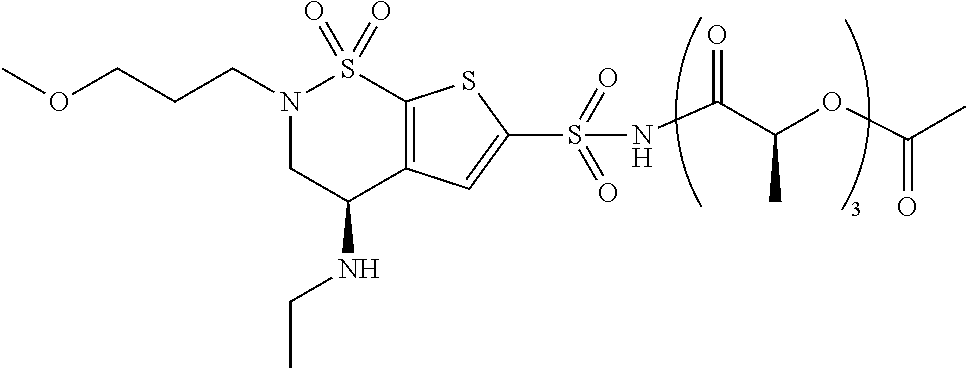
CCNC1C2=C(S(=O)(=O)N(CCCOC)C1)SC(S(NC(C(OC(C)=O)C)=O)(=O)=O)=C2
